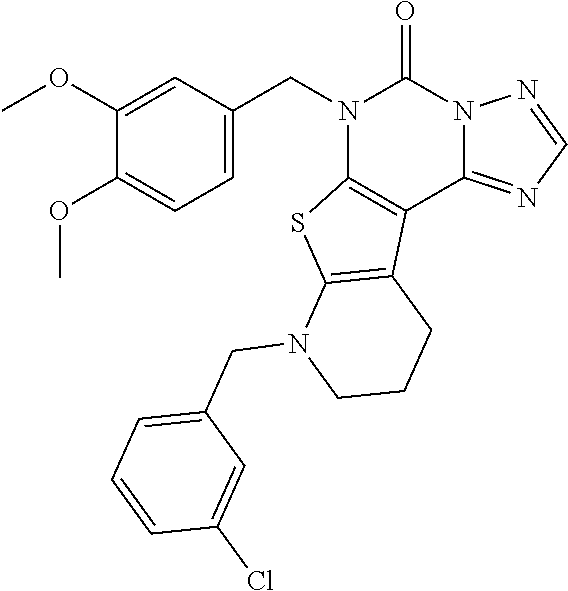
N1(CC2=CC=C(OC)C(OC)=C2)C2=C(C3=NC=NN3C1=O)C1=C(S2)N(CC2=CC=CC(Cl)=C2)CCC1
